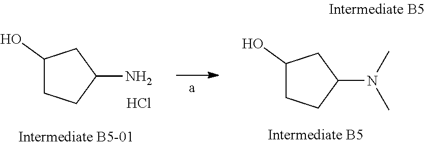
C1(O)CCC(N(C)C)C1.C1(O)CCC(N)C1.Cl
